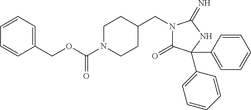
C1(COC(N2CCC(CN3C(=O)C(C4=CC=CC=C4)(C4=CC=CC=C4)NC3=N)CC2)=O)=CC=CC=C1
